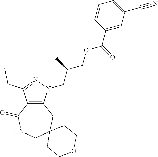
C12=C(N(CC(COC(C3=CC(C#N)=CC=C3)=O)C)N=C1CC)CC1(CNC2=O)CCOCC1
